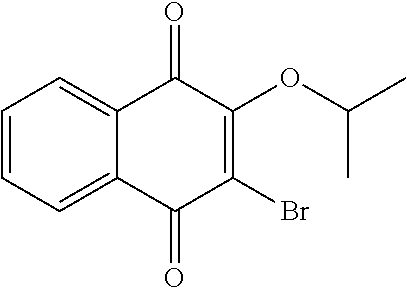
C1=CC=C2C(=C1)C(=O)C(OC(C)C)=C(Br)C2=O
